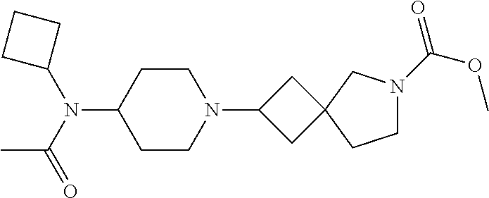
C1CC(N(C(C)=O)C2CCC2)CCN1C1CC2(C1)CN(C(=O)OC)CC2
